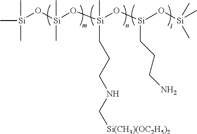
C[Si](O[Si](O[Si](O[Si](O[Si](C)(C)C)CCCN)(C)CCCNC[Si(CH3)(OC2H5)2])(C)C)(C)C
